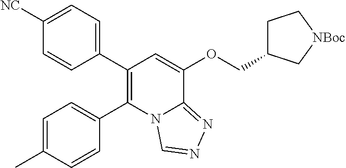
C1(C2=CC=C([NC])C=C2)=C(C2=CC=C(C)C=C2)N2C(=NN=C2)C(OCC2CC[NBoc]C2)=C1
